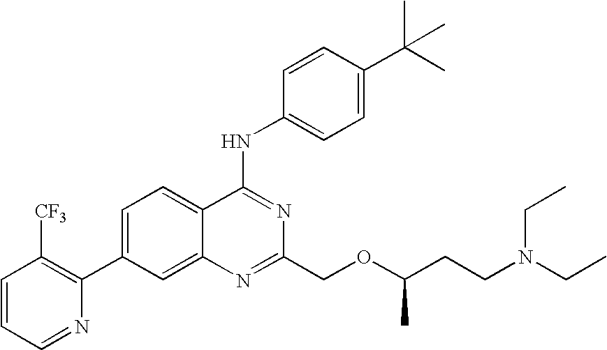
C1=CC=NC(C2=CC=C3C(=C2)N=C(COC(CCN(CC)CC)C)N=C3NC2=CC=C(C(C)(C)C)C=C2)=C1[CF3]
